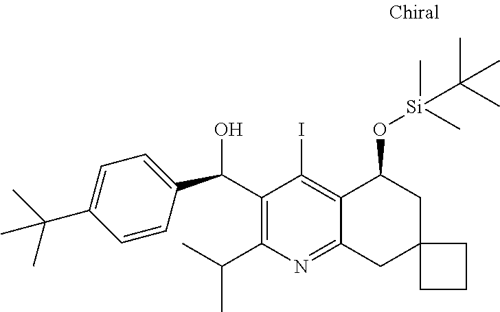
C1(C(C2=CC=C(C(C)(C)C)C=C2)O)=C(C(C)C)N=C2C(=C1I)C(O[Si](C(C)(C)C)(C)C)CC1(C2)CCC1
